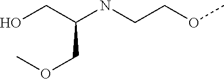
OCC(NCCOC)COC
